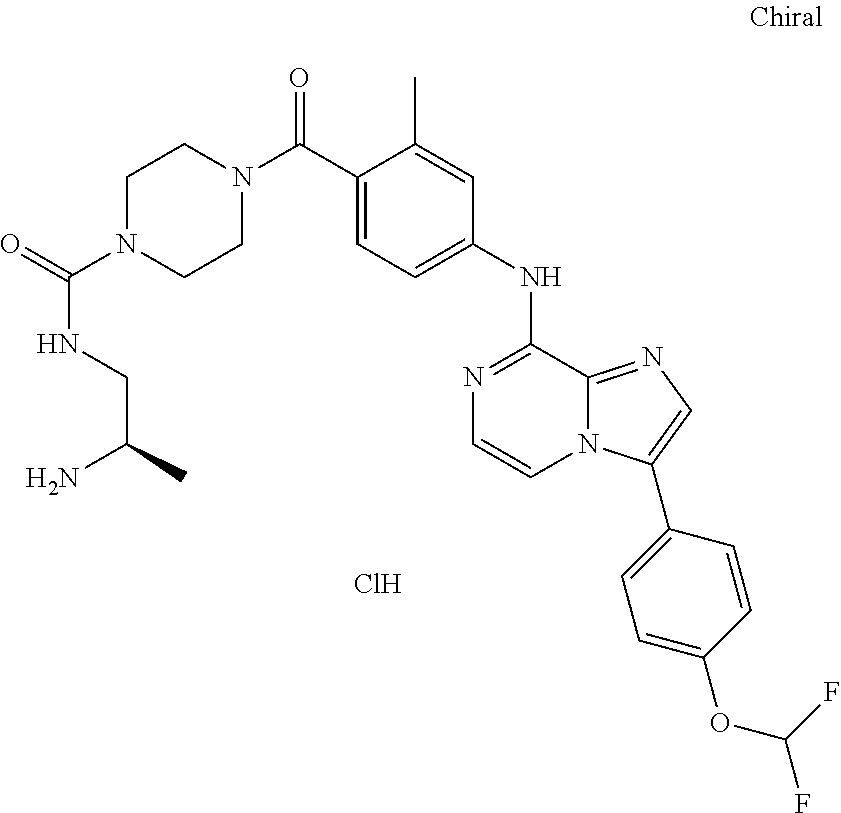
C(C1=CC=C(NC2=NC=CN3C2=NC=C3C2=CC=C(OC(F)F)C=C2)C=C1C)(=O)N1CCN(C(=O)NCC(N)C)CC1.Cl
